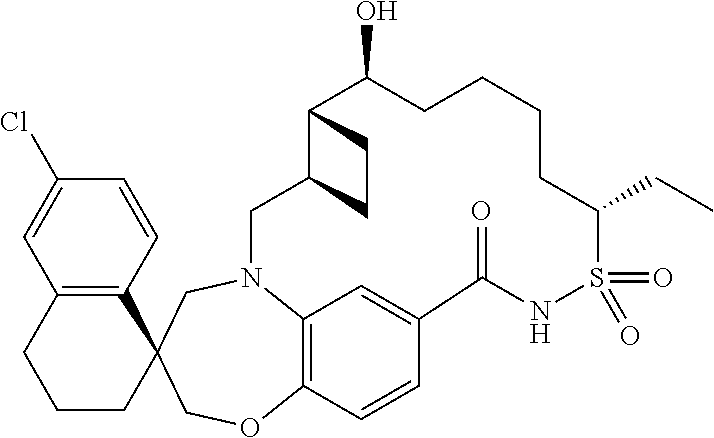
C1(Cl)=CC2=C(C=C1)C1(CCC2)COC2=C3N(C1)CC1C(C(O)CCCCC(CC)S(=O)(=O)NC(=O)C(=C3)C=C2)CC1
